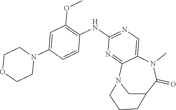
C1C2C(=O)N(C)C3=CN=C(NC4=C(OC)C=C(N5CCOCC5)C=C4)N=C3N1CCC2
